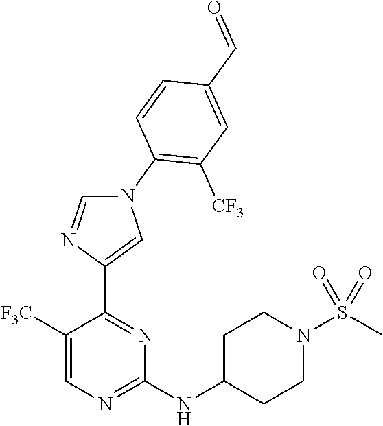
N1(C2=C([CF3])C=C(C=O)C=C2)C=NC(C2=NC(NC3CCN(S(C)(=O)=O)CC3)=NC=C2[F3C])=C1
